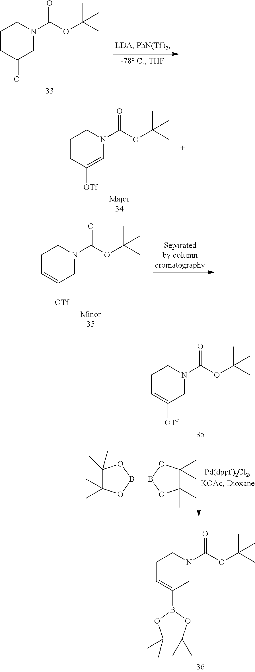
C1CC(=O)CN(C(OC(C)(C)C)=O)C1.C1CC([OTf])=CN(C(OC(C)(C)C)=O)C1.C1C=C([OTf])CN(C(OC(C)(C)C)=O)C1.C1C=C([OTf])CN(C(OC(C)(C)C)=O)C1.C1(C)(C)C(C)(C)OB(B2OC(C)(C)C(C)(C)O2)O1.C1C=C(B2OC(C)(C)C(C)(C)O2)CN(C(OC(C)(C)C)=O)C1
